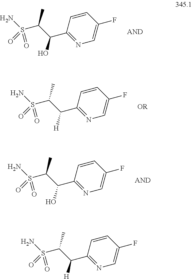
C1=C(F)C=CC(C(C(S(N)(=O)=O)C)O)=N1.C1=C(F)C=CC(C(C(S(N)(=O)=O)C)[H])=N1.C1=C(F)C=CC(C(C(S(N)(=O)=O)C)O)=N1.C1=C(F)C=CC(C(C(S(N)(=O)=O)C)[H])=N1
